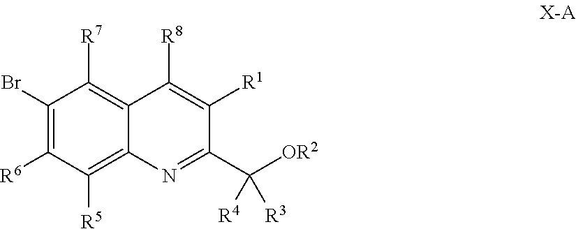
C1(Br)=C([R6])C([R5])=C2C(=C1[R7])C([R8])=C([R1])C(C([OR2])([R4])[R3])=N2
